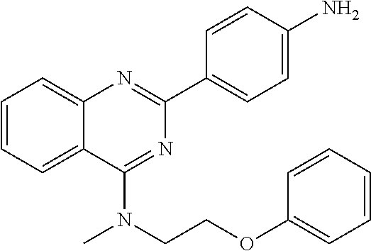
C1(C2=CC=C(N)C=C2)=NC2=CC=CC=C2C(N(CCOC2=CC=CC=C2)C)=N1
